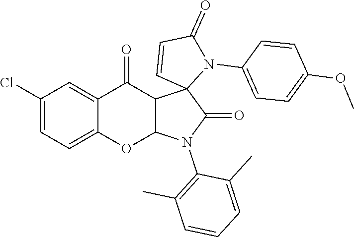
O(C1=CC=C(N2C3(C=CC2=O)C(=O)N(C2=C(C)C=CC=C2C)C2C3C(=O)C3=CC(Cl)=CC=C3O2)C=C1)C
